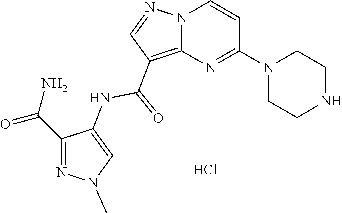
N1(C)C=C(NC(=O)C2=C3N(C=CC(N4CCNCC4)=N3)N=C2)C(C(N)=O)=N1.Cl
